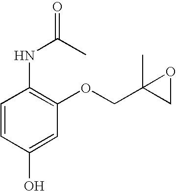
C1=CC(O)=CC(OCC2(C)OC2)=C1NC(=O)C
